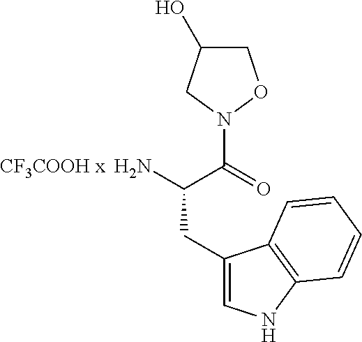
C1(CC(N)C(=O)N2OCC(O)C2)=CNC2=C1C=CC=C2.[CF3COOH x]
